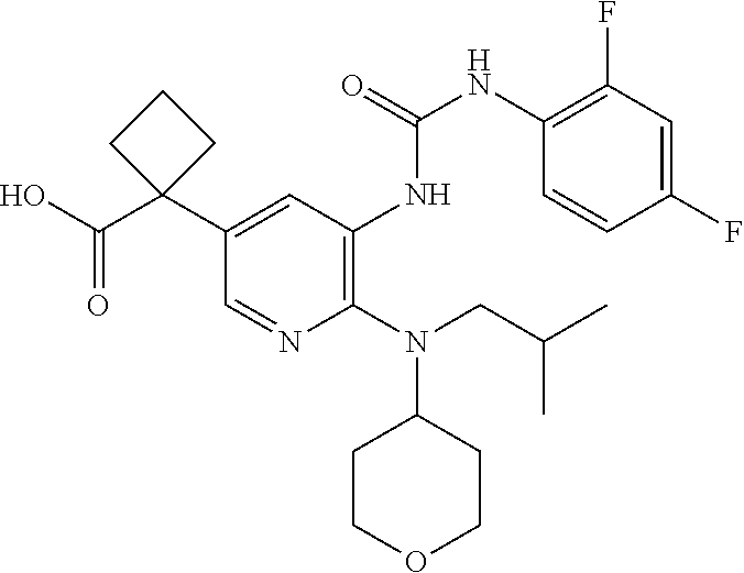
C1(N(CC(C)C)C2CCOCC2)=C(NC(NC2=C(F)C=C(F)C=C2)=O)C=C(C2(C(O)=O)CCC2)C=N1
